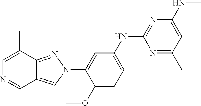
C1=C(NC2=NC(NC)=CC(C)=N2)C=C(N2C=C3C(=N2)C(C)=CN=C3)C(OC)=C1
